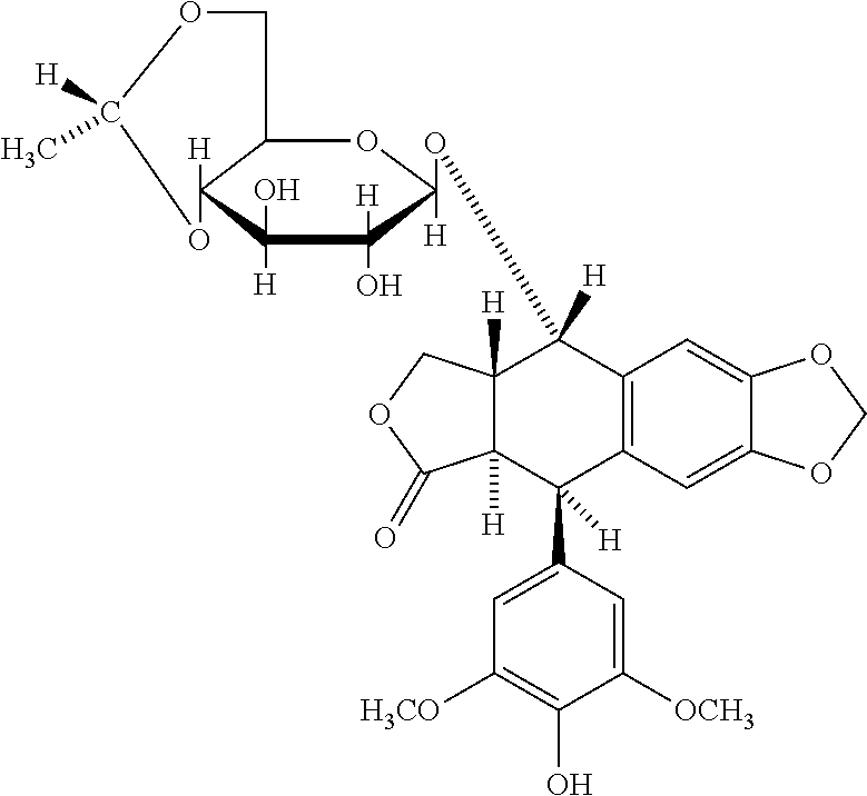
C12([H])C([H])(C(C3=CC([H3CO])=C(O)C([OCH3])=C3)([H])C3=C(C1([H])OC1([H])C([H])(O)C([H])(O)C4([H])C(O1)COC([H])(C)O4)C=C1C(=C3)OCO1)C(=O)OC2
